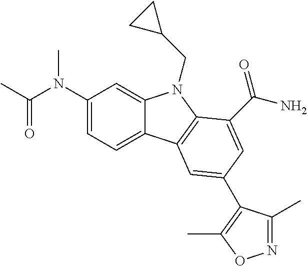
C1(N(C(C)=O)C)=CC=C2C(=C1)N(CC1CC1)C1=C2C=C(C2=C(C)ON=C2C)C=C1C(N)=O
